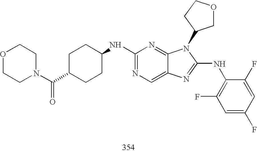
C1(NC2CCC(C(N3CCOCC3)=O)CC2)=NC=C2C(=N1)N(C1COCC1)C(NC1=C(F)C=C(F)C=C1F)=N2
